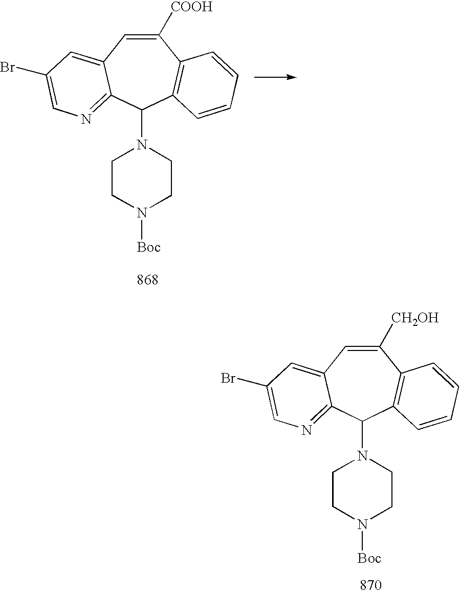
C1([CH2OH])=CC2=CC(Br)=CN=C2C(N2CCN([Boc])CC2)C2=C1C=CC=C2.C1([COOH])=CC2=CC(Br)=CN=C2C(N2CCN([Boc])CC2)C2=C1C=CC=C2
